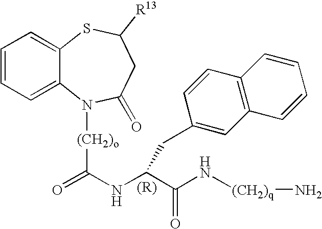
C1=CC=C2C(=C1)SC([R13])CC(=O)N2[(CH2)o]C(=O)NC(C(N[(CH2)q]N)=O)CC1=CC2=C(C=C1)C=CC=C2
